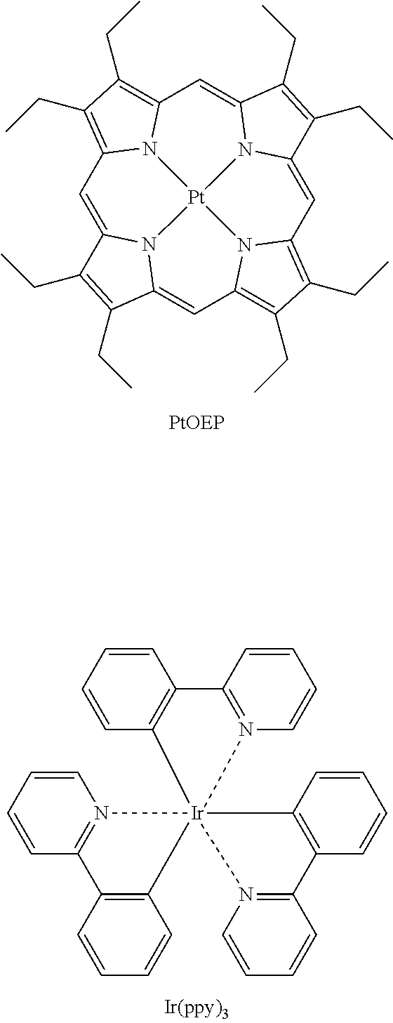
C1=C2N3C(=CC4=C(CC)C(CC)=C5C=C6N7C(=CC8=C(CC)C(CC)=C1N8[Pt]73N54)C(CC)=C6CC)C(CC)=C2CC.C1=CC=CC2=C1[Ir]13(N4=C2C=CC=C4)(N2=C(C=CC=C2)C2=C1C=CC=C2)N1=C(C2=C3C=CC=C2)C=CC=C1
